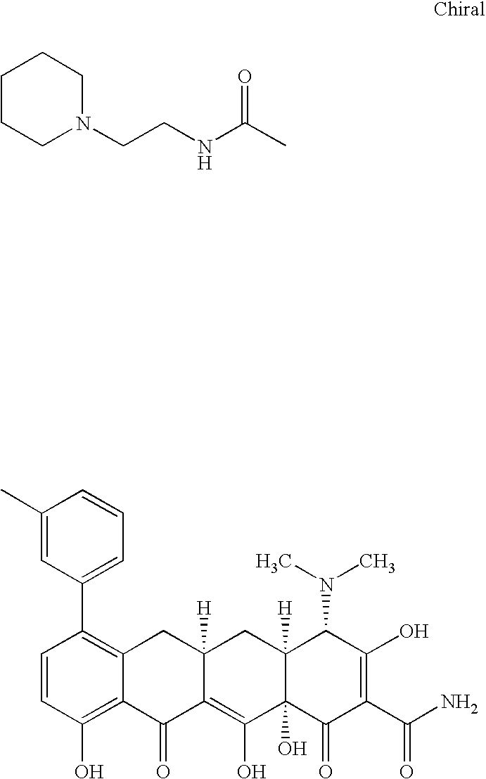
CC(NCCN1CCCCC1)=O.C1=CC(O)=C2C(=C1C1=CC=CC(C)=C1)CC1([H])C(=C(O)C3(O)C([H])(C1)C(N(C)C)C(O)=C(C(N)=O)C3=O)C2=O
